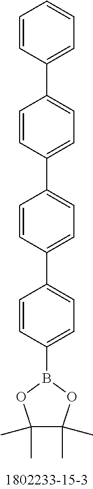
C1=CC(C2=CC=C(C3=CC=C(C4=CC=C(B5OC(C)(C)C(C)(C)O5)C=C4)C=C3)C=C2)=CC=C1
